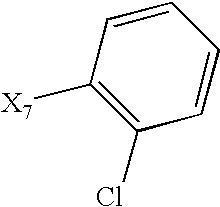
C1([X7])=C(Cl)C=CC=C1
